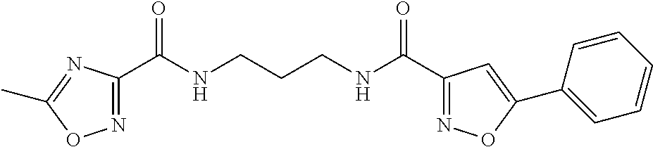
C1(C(NCCCNC(C2=NOC(C3=CC=CC=C3)=C2)=O)=O)=NOC(C)=N1
